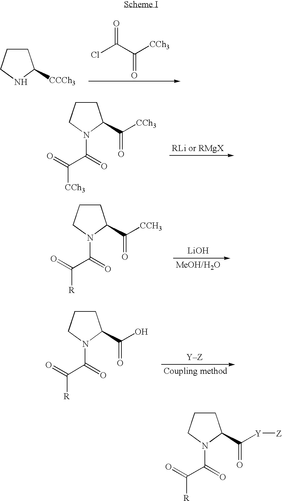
ClC(C([CCh3])=O)=O.C1CCNC1[CCCh3].C1CCN(C(C([CCh3])=O)=O)C1C([CCh3])=O.[LiOH].C1CCN(C(C([R])=O)=O)C1C([CCH3])=O.[YZ].C1CCN(C(C([R])=O)=O)C1C(O)=O.C1CCN(C(C([R])=O)=O)C1C([Y][Z])=O
